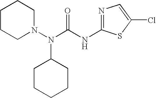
N1=C(NC(N(N2CCCCC2)C2CCCCC2)=O)SC(Cl)=C1
